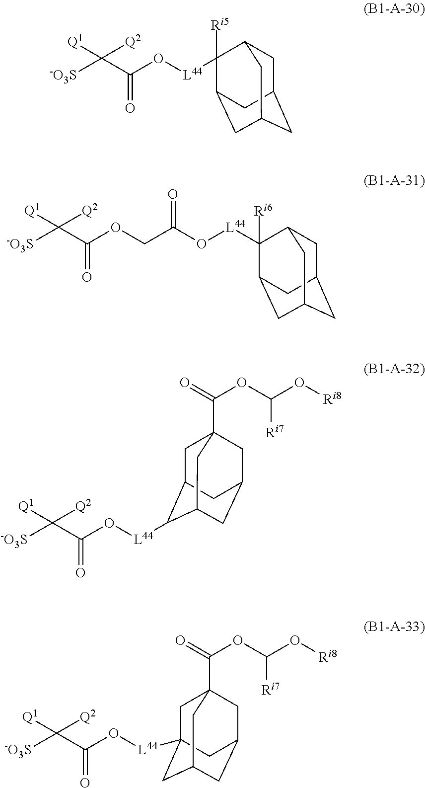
[-O3S]C(C(O[L44]C1([Ri5])C2CC3CC(CC1C3)C2)=O)([Q1])[Q2].[-O3S]C(C(OCC(O[L44]C1([Ri6])C2CC3CC(CC1C3)C2)=O)=O)([Q1])[Q2].[-O3S]C(C(O[L44]C1C2CC3(C(=O)OC(O[Ri8])[Ri7])CC(CC1C3)C2)=O)([Q1])[Q2].[-O3S]C(C(O[L44]C12CC3(C(=O)OC(O[Ri8])[Ri7])CC(CC(C1)C3)C2)=O)([Q1])[Q2]
